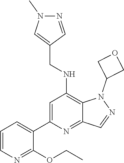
C1=CC=C(C2=CC(NCC3=CN(C)N=C3)=C3C(=N2)C=NN3C2COC2)C(OCC)=N1
